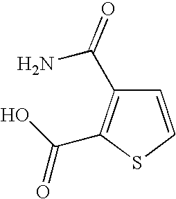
C1=CSC(C(O)=O)=C1C(N)=O
